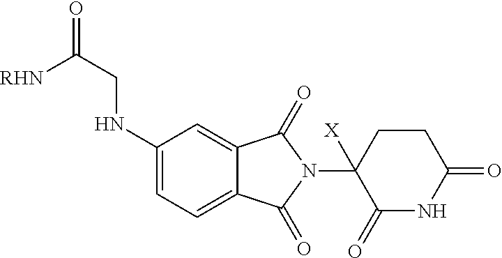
C1(NCC(=O)[RHN])=CC=C2C(=C1)C(=O)N(C1([X])C(=O)NC(=O)CC1)C2=O
